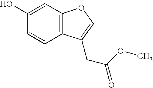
C1=CC2=C(C=C1O)OC=C2CC(OC)=O
